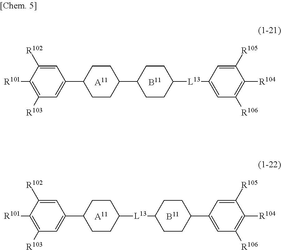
[A11].C1=C([R102])C([R101])=C([R103])C=C1C1CCC(C2CCC([L13]C3=CC([R106])=C([R104])C([R105])=C3)CC2)CC1.[B11].[B11].[A11].C1=C([R102])C([R101])=C([R103])C=C1C1CCC([L13]C2CCC(C3=CC([R106])=C([R104])C([R105])=C3)CC2)CC1
